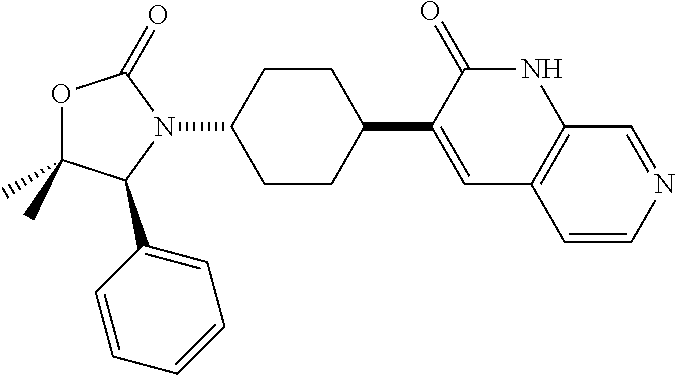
O1C(C)(C)C(C2=CC=CC=C2)N(C2CCC(C3=CC4=C(NC3=O)C=NC=C4)CC2)C1=O
